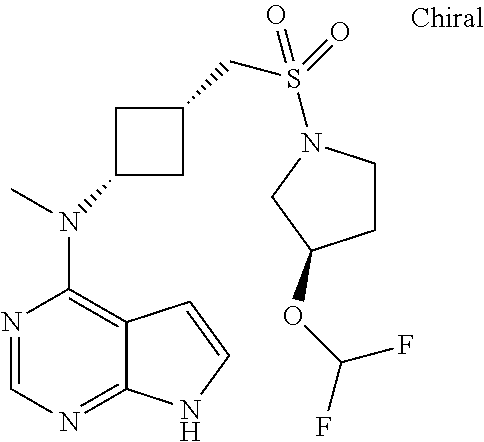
N1=CN=C2C(=C1N(C)C1CC(CS(=O)(=O)N3CCC(OC(F)F)C3)C1)C=CN2
